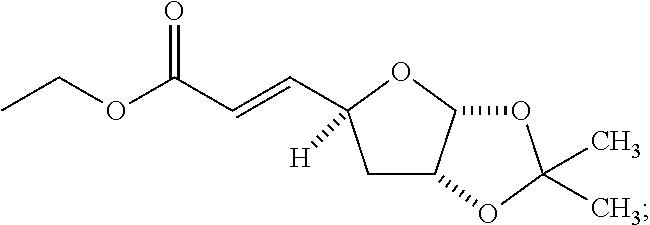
C1C2C(OC1(C=CC(OCC)=O)[H])OC(C)(C)O2
